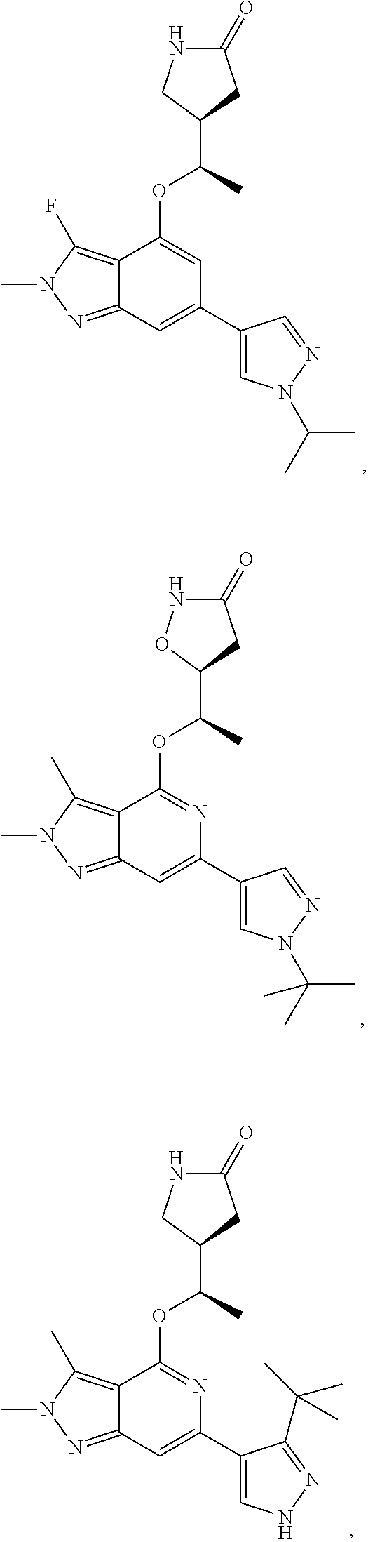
C1(C(C)OC2=CC(C3=CN(C(C)C)N=C3)=CC3=NN(C)C(F)=C23)CC(=O)NC1.C1(C(C)OC2=NC(C3=CNN=C3C(C)(C)C)=CC3=NN(C)C(C)=C23)CC(=O)NC1.C1(C(C)OC2=NC(C3=CN(C(C)(C)C)N=C3)=CC3=NN(C)C(C)=C23)CC(=O)NO1
